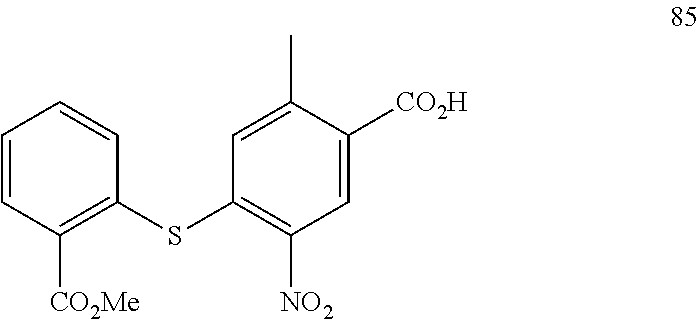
C1=CC([CO2Me])=C(SC2=C([NO2])C=C([CO2H])C(C)=C2)C=C1
